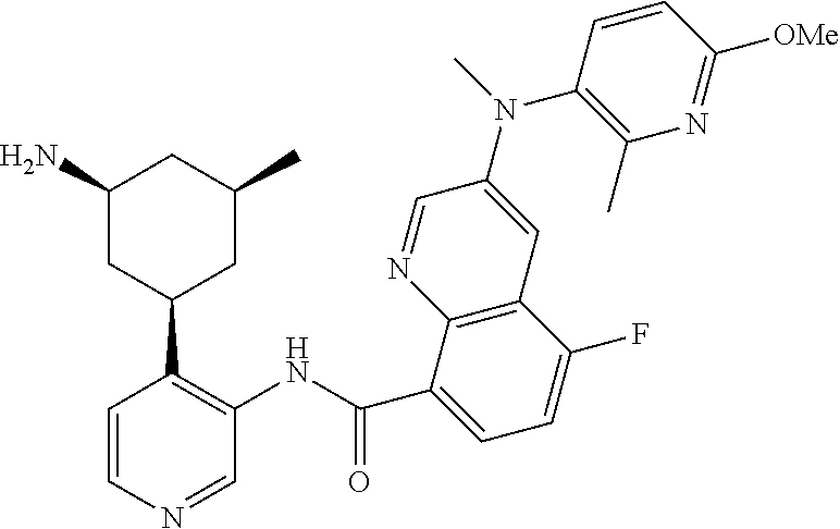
C1=CN=CC(NC(C2=CC=C(F)C3=C2N=CC(N(C2=C(C)N=C([OMe])C=C2)C)=C3)=O)=C1C1CC(C)CC(N)C1
